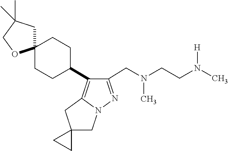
N(C)(CC1=NN2C(=C1C1CCC3(CC1)CC(C)(C)CO3)CC1(C2)CC1)CCN(C)[H]
